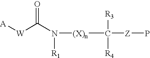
[A][W]C(=O)N([R1])[(X)n]C([R3])([R4])[Z]P
